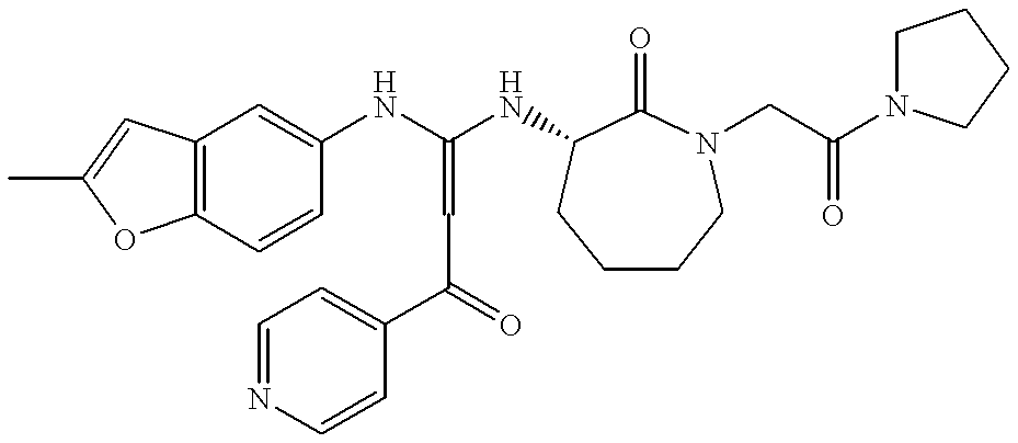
C12=C(C=CC(NC(NC3C(=O)N(CC(N4CCCC4)=O)CCCC3)=CC(C3=CC=NC=C3)=O)=C1)OC(C)=C2
